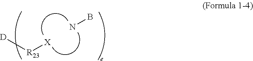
[D][R23][X].NB
